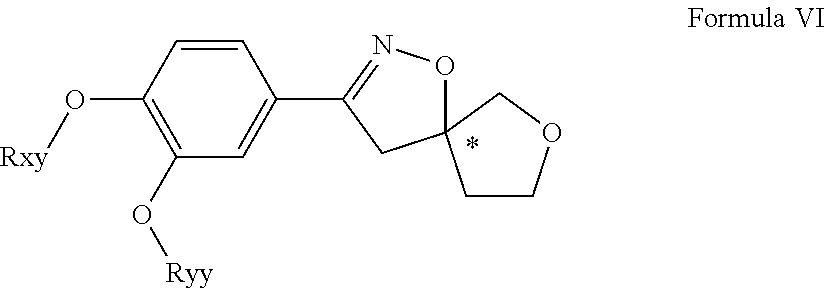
C1(O[Ryy])=C(O[Rxy])C=CC(C2=NOC3(C2)CCOC3)=C1
